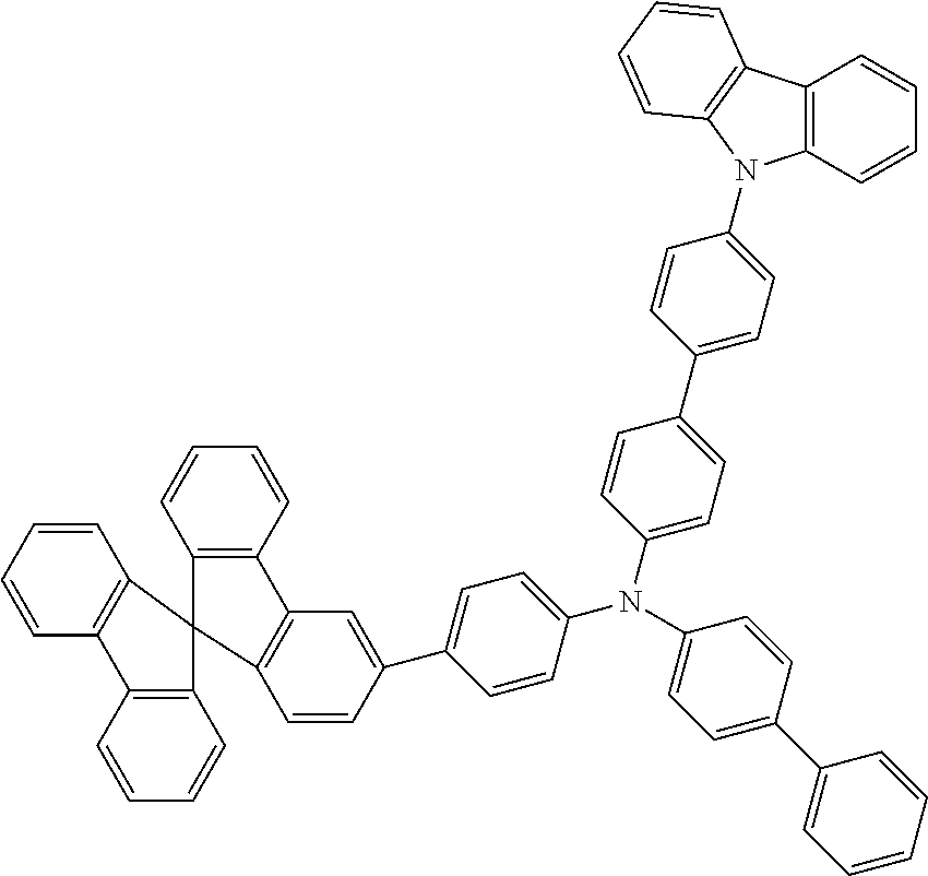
C1=C(C2=CC=C(N(C3=CC=C(C4=CC=C(N5C6=C(C=CC=C6)C6=C5C=CC=C6)C=C4)C=C3)C3=CC=C(C4=CC=CC=C4)C=C3)C=C2)C=CC2=C1C1=C(C=CC=C1)C21C2=C(C=CC=C2)C2=C1C=CC=C2
